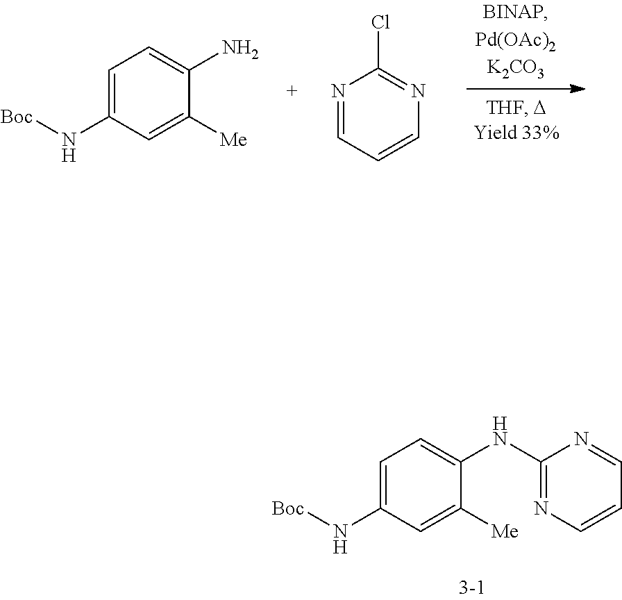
C1=C(N[Boc])C=C([Me])C(N)=C1.N1=CC=CN=C1Cl.C1=C(N[Boc])C=C([Me])C(NC2=NC=CC=N2)=C1
